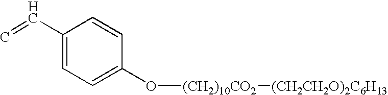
C1(C=C)=CC=C(O[(CH2)10CO2][(CH2CH2O)2C6H13])C=C1
